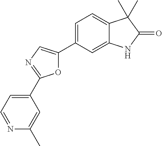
O1C(C2=CC=C3C(=C2)NC(=O)C3(C)C)=CN=C1C1=CC=NC(C)=C1
